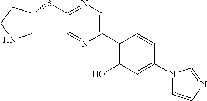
S(C1=NC=C(C2=C(O)C=C(N3C=CN=C3)C=C2)N=C1)C1CNCC1
